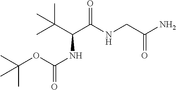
C(C(C(NCC(N)=O)=O)NC(OC(C)(C)C)=O)(C)(C)C
